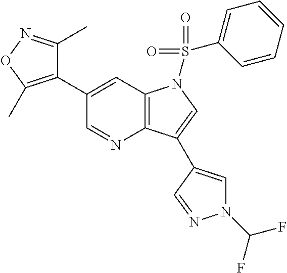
C1(C2=C(C)ON=C2C)=CC2=C(N=C1)C(C1=CN(C(F)F)N=C1)=CN2S(=O)(=O)C1=CC=CC=C1
